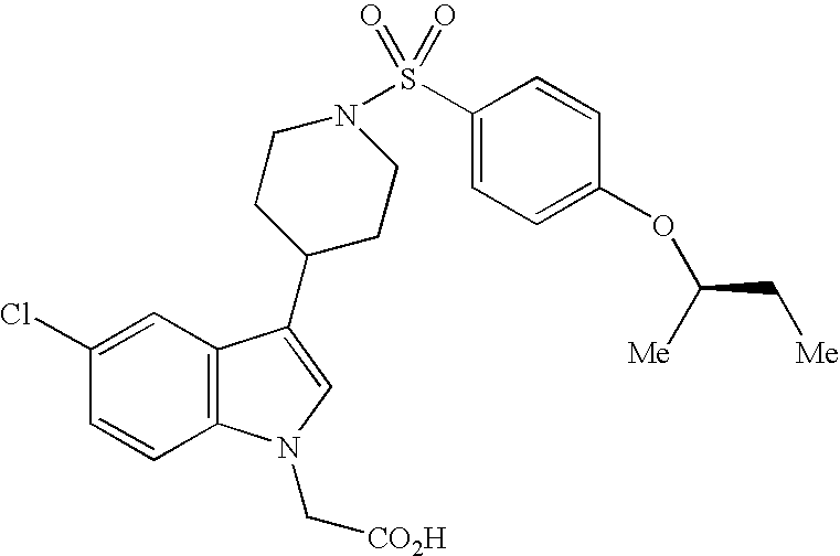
C1=CC2=C(C=C1Cl)C(C1CCN(S(C3=CC=C(OC(C[Me])[Me])C=C3)(=O)=O)CC1)=CN2C[CO2H]
